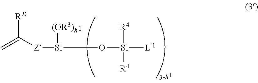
C=C([Z][Si](O[Si]([L1])([R4])[R4])[(OR3)h])[RD]
